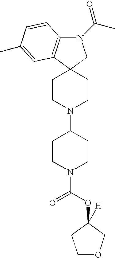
N1(C(C)=O)C2=C(C3(C1)CCN(C1CCN(C(=O)OC4([H])COCC4)CC1)CC3)C=C(C)C=C2
